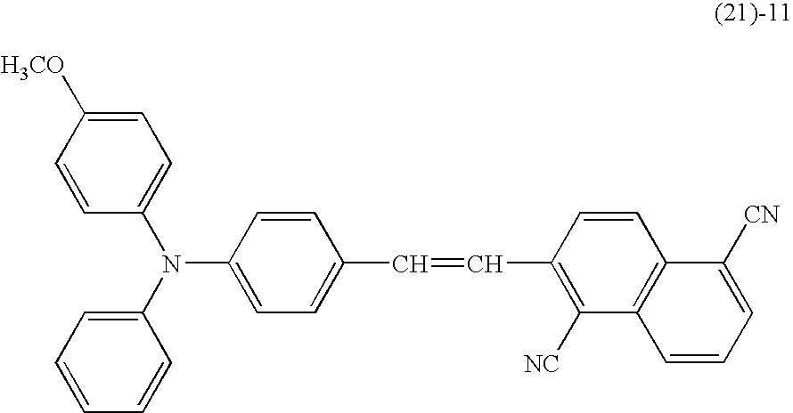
C1=C([H3CO])C=CC(N(C2=CC=CC=C2)C2=CC=C(C=CC3=C([NC])C4=C(C=C3)C([CN])=CC=C4)C=C2)=C1
